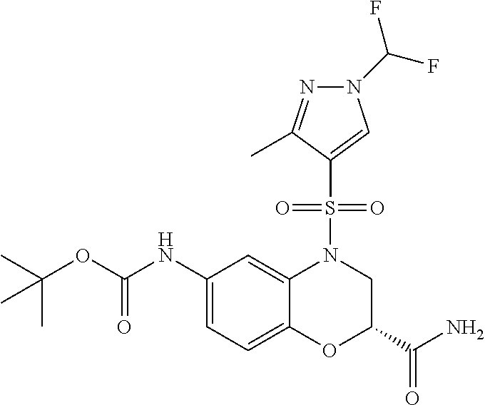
C1(NC(OC(C)(C)C)=O)=CC=C2C(=C1)N(S(C1=CN(C(F)F)N=C1C)(=O)=O)CC(C(N)=O)O2
